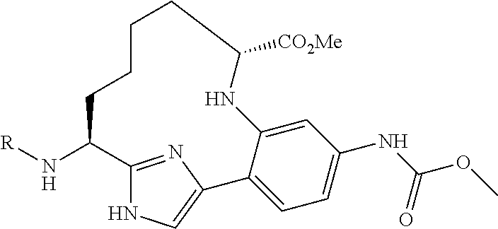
[R]NC1C2=NC(=CN2)C2=CC=C(NC(OC)=O)C=C2NC([CO2Me])CCCC1
